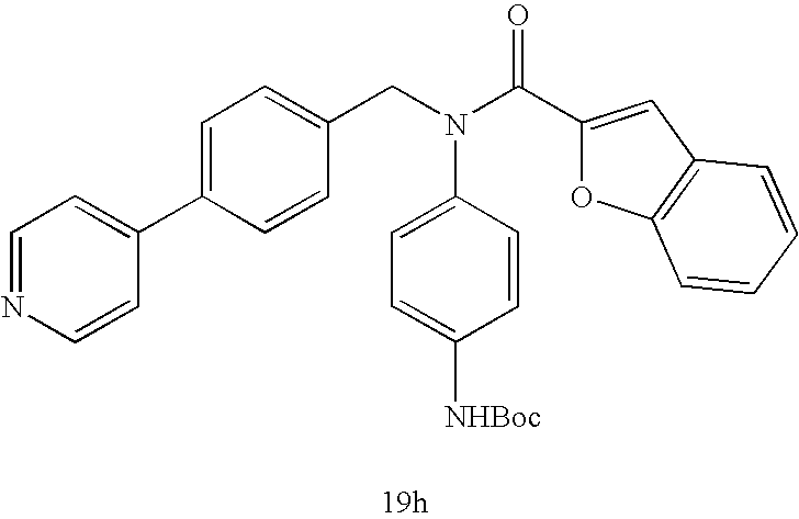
C1=C(C2=CC=NC=C2)C=CC(CN(C(C2=CC3=C(O2)C=CC=C3)=O)C2=CC=C([NHBoc])C=C2)=C1
